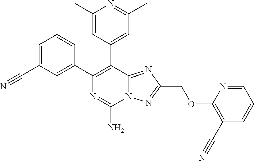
C1=C(C#N)C=C(C2=C(C3=CC(C)=NC(C)=C3)C3=NC(COC4=C(C#N)C=CC=N4)=NN3C(N)=N2)C=C1
